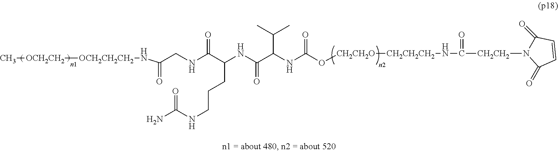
[OCH2CH2CH2]([OCH2CH2]C)NC(CNC(C(NC(C(NC(O[CH2CH2O][CH2CH2CH2]NC([CH2CH2]N1C(=O)C=CC1=O)=O)=O)C(C)C)=O)CCCNC(N)=O)=O)=O
